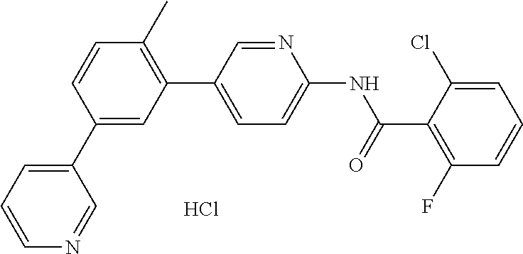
C1(C2=CC(C3=CC=C(NC(C4=C(F)C=CC=C4Cl)=O)N=C3)=C(C)C=C2)=CC=CN=C1.Cl
